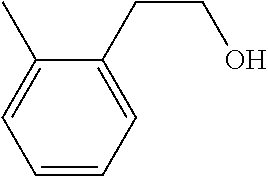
C1=CC=C(CCO)C(C)=C1
